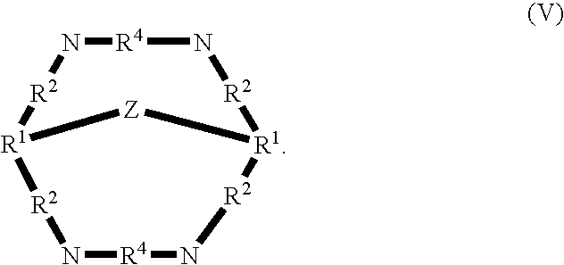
N1[R4]N[R2][R1]2[R2]N[R4]N[R2][R1]([R2]1)[Z]2
